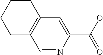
C1=NC(C(O)=O)=CC2=C1CCCC2
